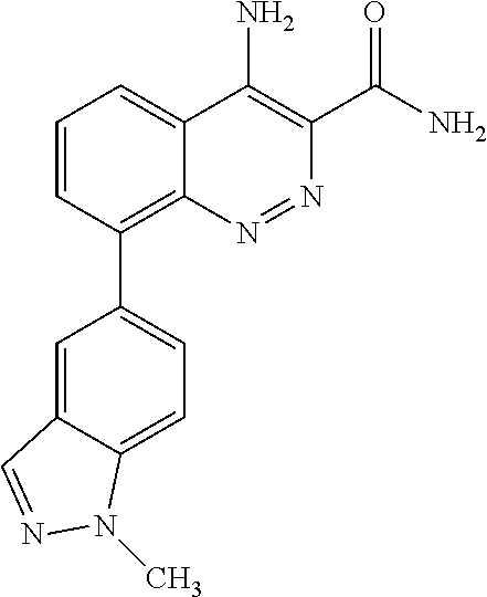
C1=CC(C2=CC=C3C(=C2)C=NN3C)=C2C(=C1)C(N)=C(C(N)=O)N=N2
